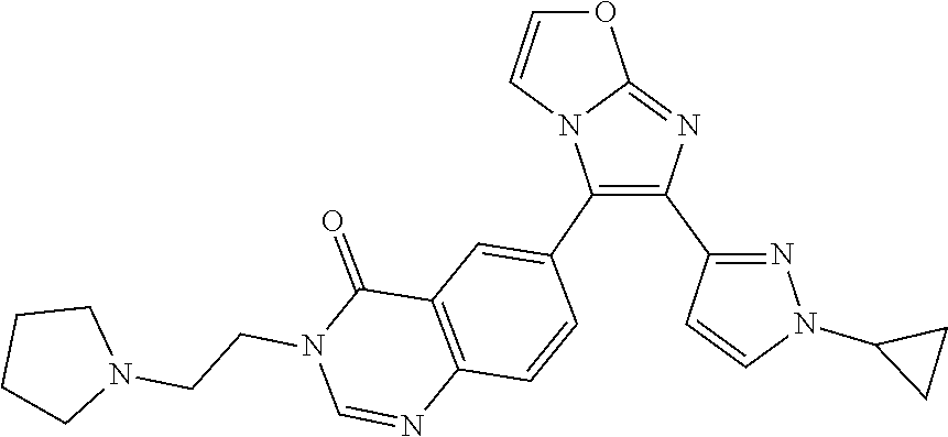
C12=NC(C3=NN(C4CC4)C=C3)=C(C3=CC4=C(C=C3)N=CN(CCN3CCCC3)C4=O)N1C=CO2
